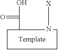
C(C)(O)=O.[X]N
